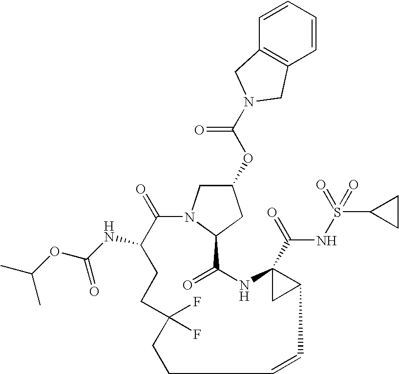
C1(=O)C(NC(OC(C)C)=O)CCC(F)(F)CCC=CC2C(C(=O)NS(=O)(=O)C3CC3)(NC(=O)C3N1CC(OC(N1CC4=C(C=CC=C4)C1)=O)C3)C2
